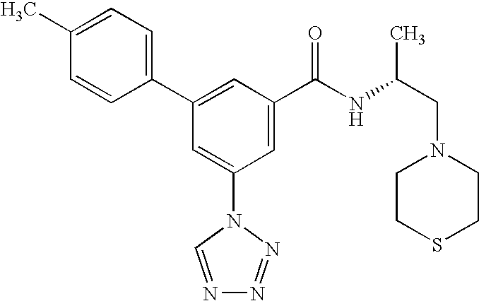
C1(C2=CC(C(NC(CN3CCSCC3)C)=O)=CC(N3C=NN=N3)=C2)=CC=C(C)C=C1
